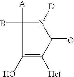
C1(O)=C([Het])C(=O)N([D])C1([A])B
